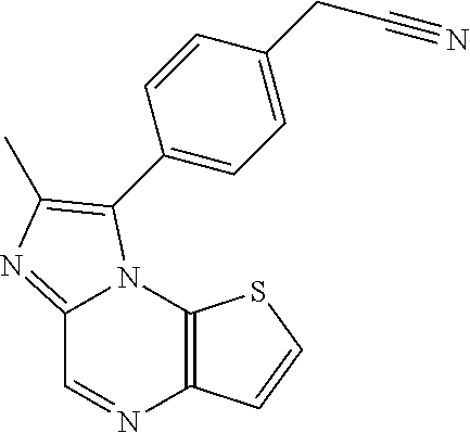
C12=NC(C)=C(C3=CC=C(CC#N)C=C3)N1C1=C(N=C2)C=CS1
